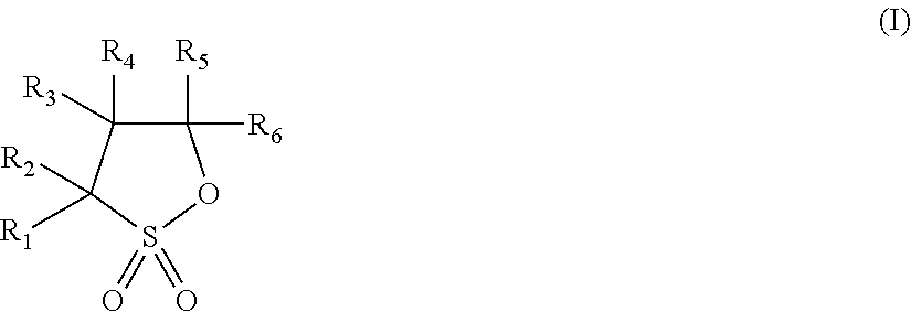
C1([R6])([R5])C([R4])([R3])C([R1])([R2])S(=O)(=O)O1
